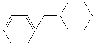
C1=CC(CN2CCNCC2)=CC=N1
